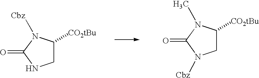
C1C([CO2tBu])N([Cbz])C(=O)N1.C1C([CO2tBu])N(C)C(=O)N1[Cbz]
